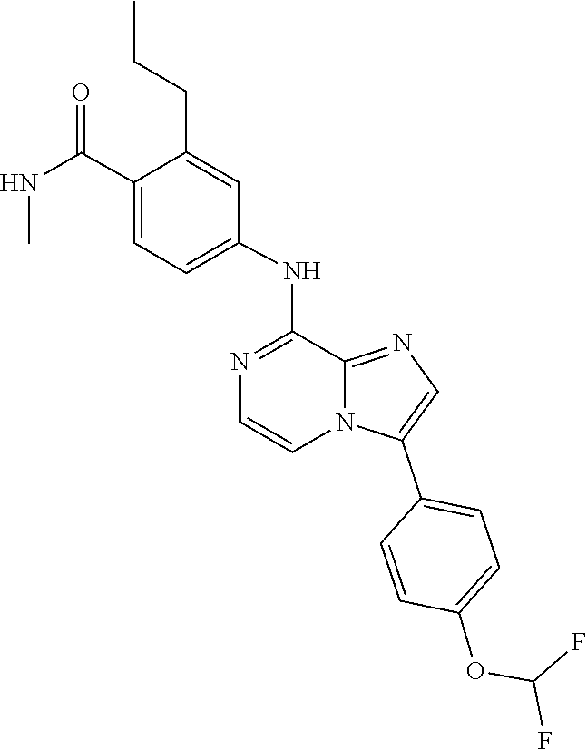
C1=C(C(NC)=O)C(CCC)=CC(NC2=NC=CN3C2=NC=C3C2=CC=C(OC(F)F)C=C2)=C1
